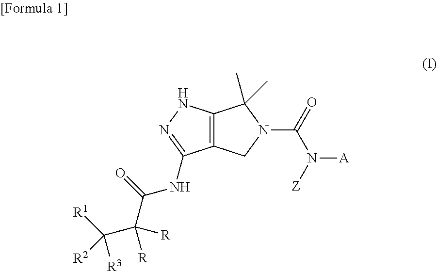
C12=C(CN(C(=O)N([Z])[A])C1(C)C)C(NC(C(C([R1])([R3])[R2])([R])[R])=O)=NN2
